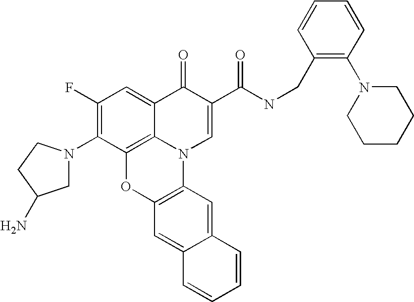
C1(F)=C(N2CC(N)CC2)C2=C3C(=C1)C(=O)C(C(=O)NCC1=C(N4CCCCC4)C=CC=C1)=CN3C1=C(O2)C=C2C(=C1)C=CC=C2
